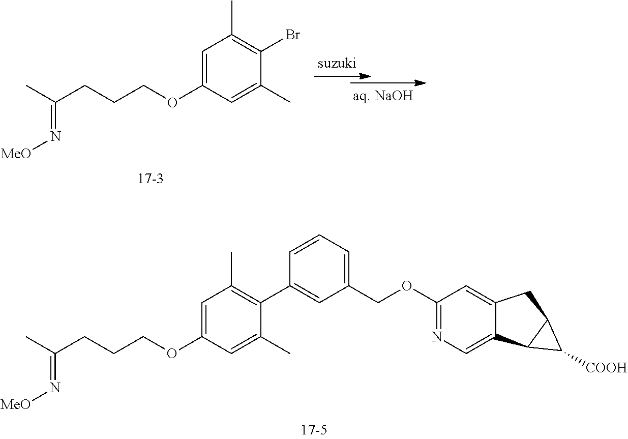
C1=C(OCCCC(C)=N[MeO])C=C(C)C(C2=CC(COC3=NC=C4C(=C3)CC3C4C3[COOH])=CC=C2)=C1C.C1=C(OCCCC(C)=N[MeO])C=C(C)C(Br)=C1C
